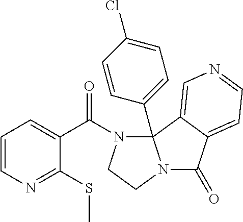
N1=C(SC)C(C(N2CCN3C(=O)C4=CC=NC=C4C23C2=CC=C(Cl)C=C2)=O)=CC=C1
